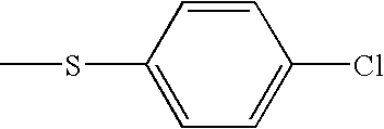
C1=CC(SC)=CC=C1Cl
